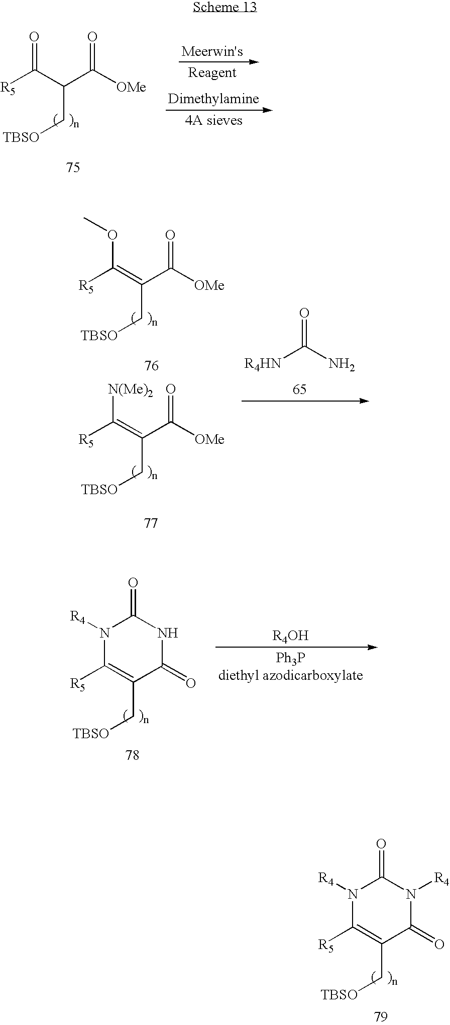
[R5]C1=C(C[TBSO])C(=O)N([R4])C(=O)N1[R4].[R5]C(C(C([OMe])=O)C[TBSO])=O.[R4HN]C(N)=O.[R5]C(=C(C([OMe])=O)C[TBSO])OC.[R5]C(=C(C([OMe])=O)C[TBSO])[N(Me)2].[R5]C1=C(C[TBSO])C(=O)NC(=O)N1[R4]
